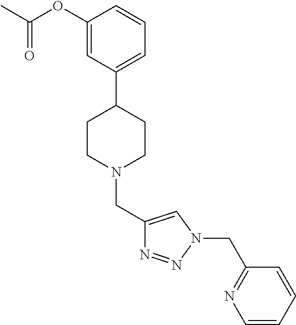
C1(CN2CCC(C3=CC=CC(OC(C)=O)=C3)CC2)=CN(CC2=NC=CC=C2)N=N1
